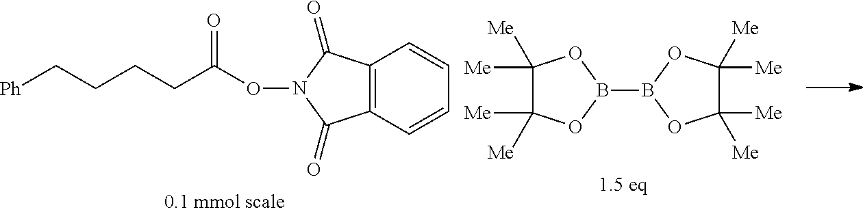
[Ph]CCCCC(ON1C(=O)C2=C(C=CC=C2)C1=O)=O.C1([Me])([Me])C([Me])([Me])OB(B2OC([Me])([Me])C([Me])([Me])O2)O1
